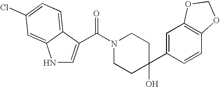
N1C=C(C(N2CCC(C3=CC4=C(C=C3)OCO4)(O)CC2)=O)C2=CC=C(Cl)C=C12
